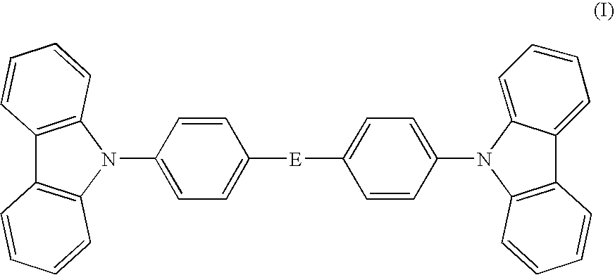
C12=C(N(C3=CC=C([E]C4=CC=C(N5C6=C(C7=CC=CC=C57)C=CC=C6)C=C4)C=C3)C3=C1C=CC=C3)C=CC=C2
